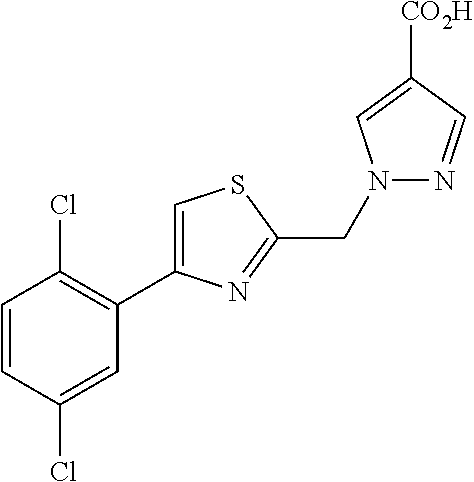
C1=CC(Cl)=CC(C2=CSC(CN3N=CC([CO2H])=C3)=N2)=C1Cl
